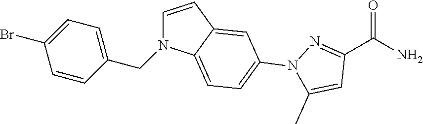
BrC1=CC=C(CN2C=CC3=CC(N4C(C)=CC(C(N)=O)=N4)=CC=C23)C=C1
